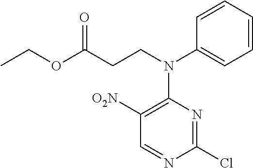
C1(Cl)=NC(N(CCC(OCC)=O)C2=CC=CC=C2)=C([O2N])C=N1
